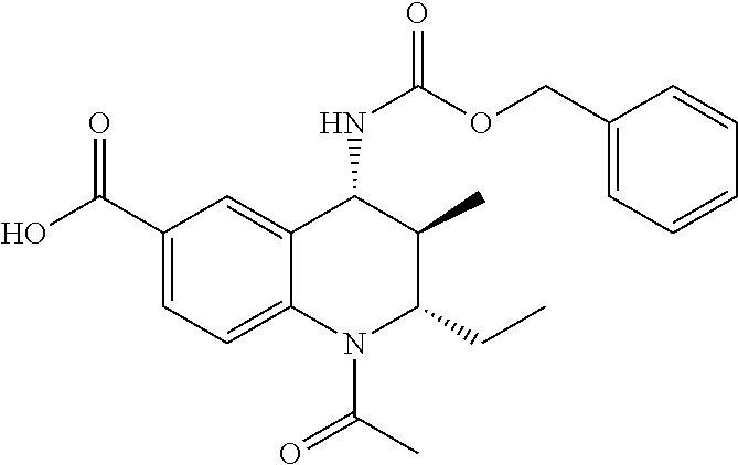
C1(C(O)=O)=CC=C2C(=C1)C(NC(=O)OCC1=CC=CC=C1)C(C)C(CC)N2C(C)=O
